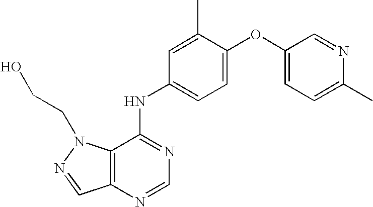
C1(OC2=CC=C(NC3=NC=NC4=C3N(CCO)N=C4)C=C2C)=CC=C(C)N=C1
